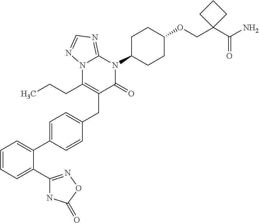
C1=CC=C(C2=NOC(=O)N2)C(C2=CC=C(CC3=C(CCC)N4C(=NC=N4)N(C4CCC(OCC5(C(=O)N)CCC5)CC4)C3=O)C=C2)=C1
